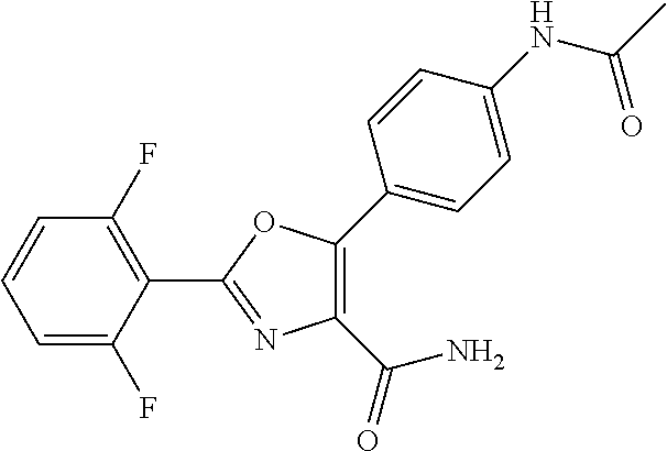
C1=C(F)C(C2=NC(C(N)=O)=C(C3=CC=C(NC(=O)C)C=C3)O2)=C(F)C=C1
